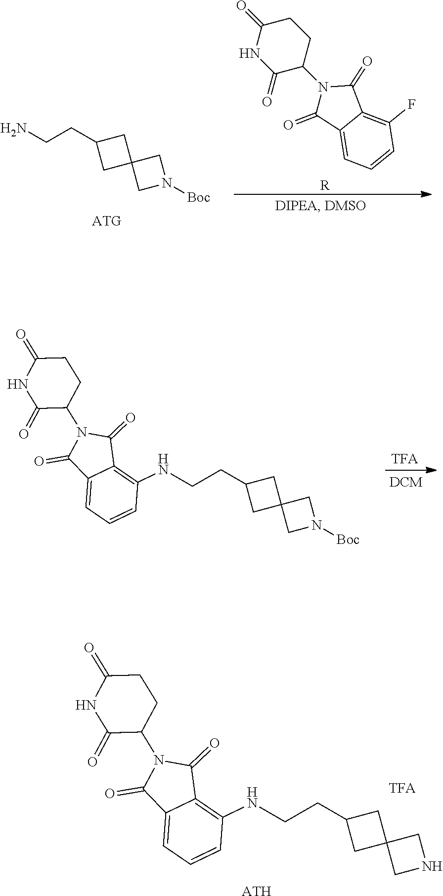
C1(CCN)CC2(C1)CN([Boc])C2.C1C(=O)NC(=O)C(N2C(=O)C3=CC=CC(F)=C3C2=O)C1.[R].C1C(=O)NC(=O)C(N2C(=O)C3=CC=CC(NCCC4CC5(C4)CN([Boc])C5)=C3C2=O)C1.C1C(=O)NC(=O)C(N2C(=O)C3=CC=CC(NCCC4CC5(C4)CNC5)=C3C2=O)C1.[ATH]
